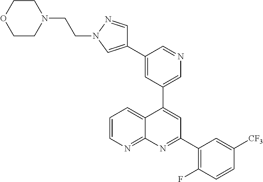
C1=C(C2=CN(CCN3CCOCC3)N=C2)C=NC=C1C1=CC(C2=C(F)C=CC([CF3])=C2)=NC2=NC=CC=C12
